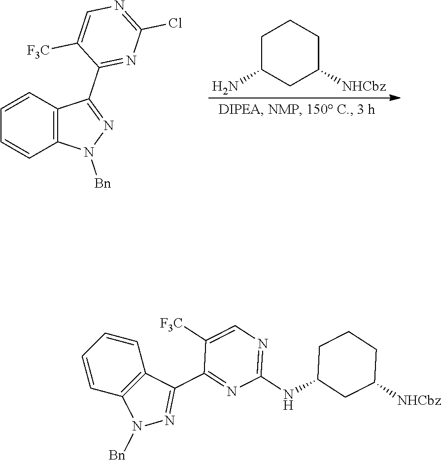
C1C(N)CC([NHCbz])CC1.C12=C(C=CC=C1)C(C1=NC(Cl)=NC=C1[F3C])=NN2[Bn].C1=CC=CC2=C1C(C1=NC(NC3CC([NHCbz])CCC3)=NC=C1[F3C])=NN2[Bn]
